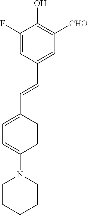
C1=C(F)C(O)=C([CHO])C=C1C=CC1=CC=C(N2CCCCC2)C=C1
